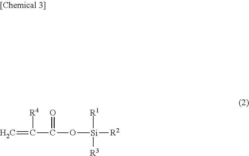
C(C(O[Si]([R2])([R1])[R3])=O)(=C)[R4]
